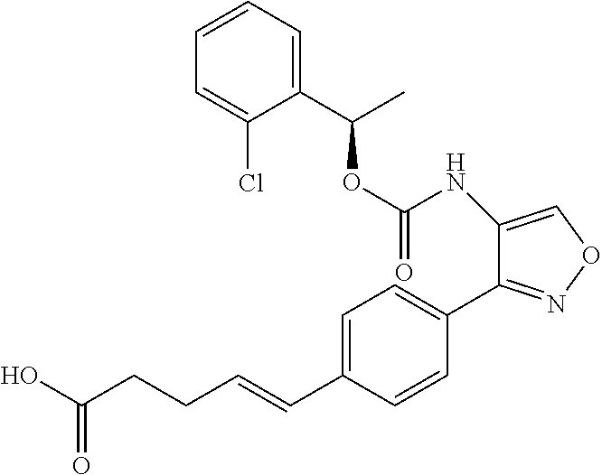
O(C(NC1=CON=C1C1=CC=C(C=CCCC(O)=O)C=C1)=O)C(C)C1=CC=CC=C1Cl
